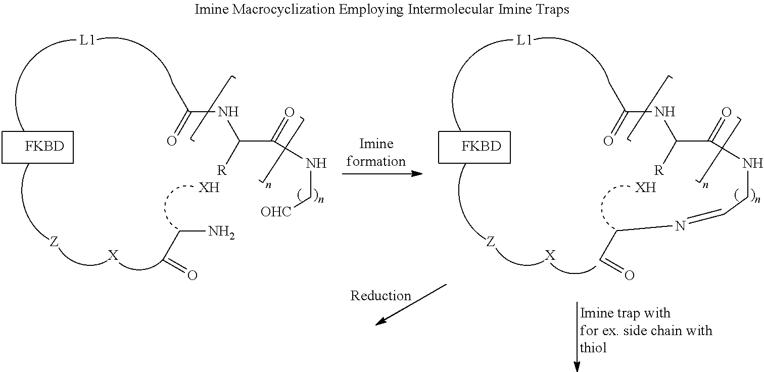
[FKBD].[X].CC(=O)NC(C(=O)NC[OHC])[R].C(CN)=O.[XH].[FKBD].[X].CC(=O)NC(C(=O)NCC=NCC=O)[R].[XH]
